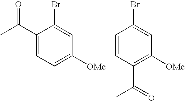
C1(C(=O)C)=CC=C([OMe])C=C1Br.C1=CC(C(=O)C)=C([OMe])C=C1Br
